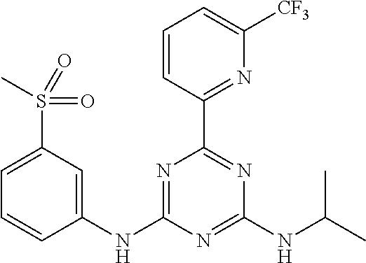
C1=CC(C2=NC(NC(C)C)=NC(NC3=CC(S(C)(=O)=O)=CC=C3)=N2)=NC([CF3])=C1
